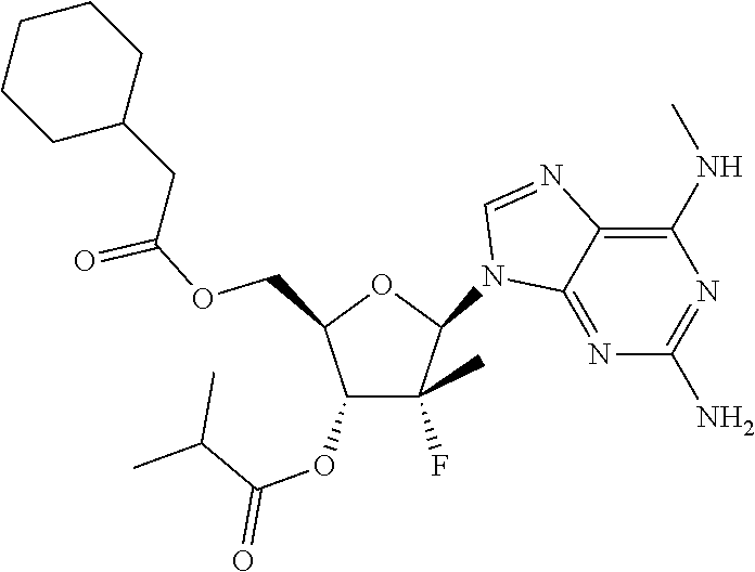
C1(N2C3=NC(N)=NC(NC)=C3N=C2)C(F)(C)C(OC(C(C)C)=O)C(COC(CC2CCCCC2)=O)O1
